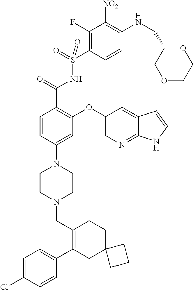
C1=C(Cl)C=CC(C2=C(CN3CCN(C4=CC(OC5=CN=C6C(=C5)C=CN6)=C(C(=O)NS(=O)(=O)C5=C(F)C([NO2])=C(NCC6COCCO6)C=C5)C=C4)CC3)CCC3(C2)CCC3)=C1
